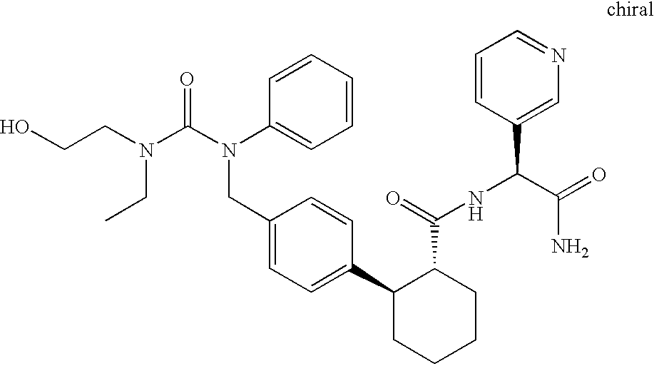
C1(CN(C(=O)N(CCO)CC)C2=CC=CC=C2)=CC=C(C2CCCCC2C(NC(C2=CN=CC=C2)C(=O)N)=O)C=C1
